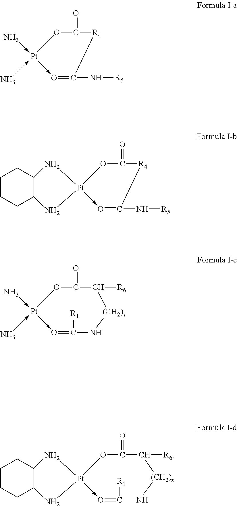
C1CCC2C(C1)N[Pt]1(->O=C(N[R5])[R4]C(=O)O1)N2.[Pt]1(-N)(-N)->O=C(N[R5])[R4]C(=O)O1.C1CCC2C(C1)N[Pt]1(->O=C([R1])N[(CH2)x]C([R6])C(=O)O1)N2.[Pt]1(-N)(-N)->O=C([R1])N[(CH2)x]C([R6])C(=O)O1
